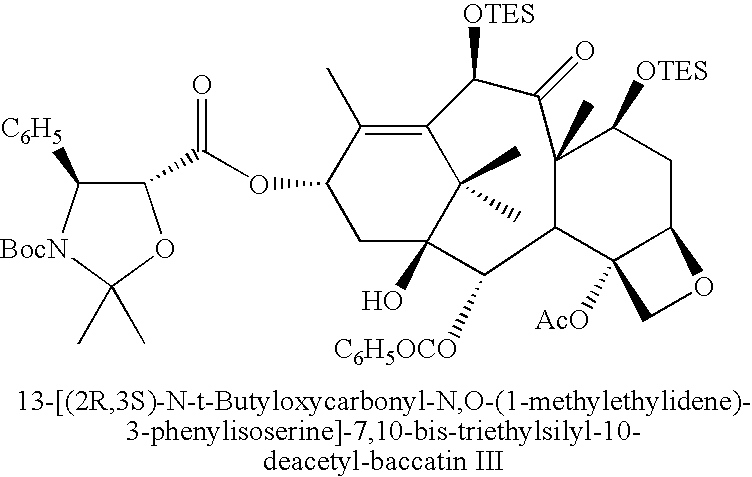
C12=C(C)C(OC(C3C([C6H5])[BocN]C(C)(C)O3)=O)CC(O)(C1(C)C)C([C6H5OCO])C1C3([AcO])C(CC([OTES])C1(C)C(=O)C2[OTES])OC3
